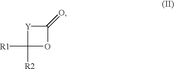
C1(=O)[Y]C([R1])([R2])O1
